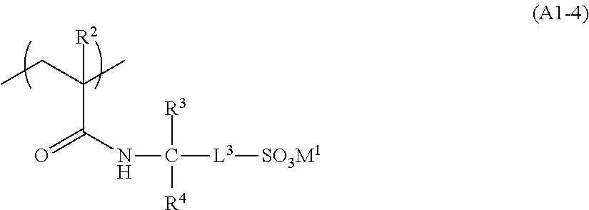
CCC(C)([R2])C(NC([L3][SO3M1])([R3])[R4])=O
